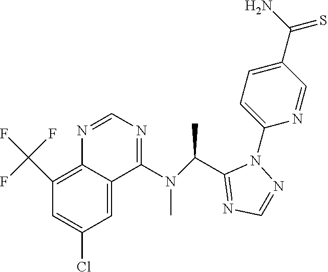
N1=CN=C(N(C(C2=NC=NN2C2=CC=C(C(=S)N)C=N2)C)C)C2=CC(Cl)=CC(C(F)(F)F)=C12
